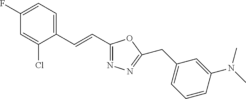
C1(F)=CC=C(C=CC2=NN=C(CC3=CC=CC(N(C)C)=C3)O2)C(Cl)=C1
